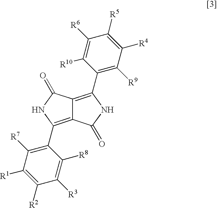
C12=C(C3=C([R7])C([R1])=C([R2])C([R3])=C3[R8])NC(=O)C1=C(C1=C([R9])C([R4])=C([R5])C([R6])=C1[R10])NC2=O
